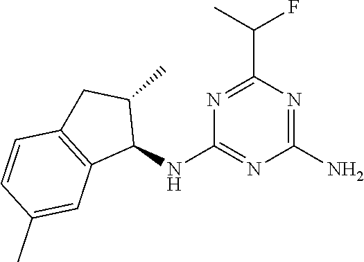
N1=C(C(F)C)N=C(N)N=C1NC1C(C)CC2=C1C=C(C)C=C2
